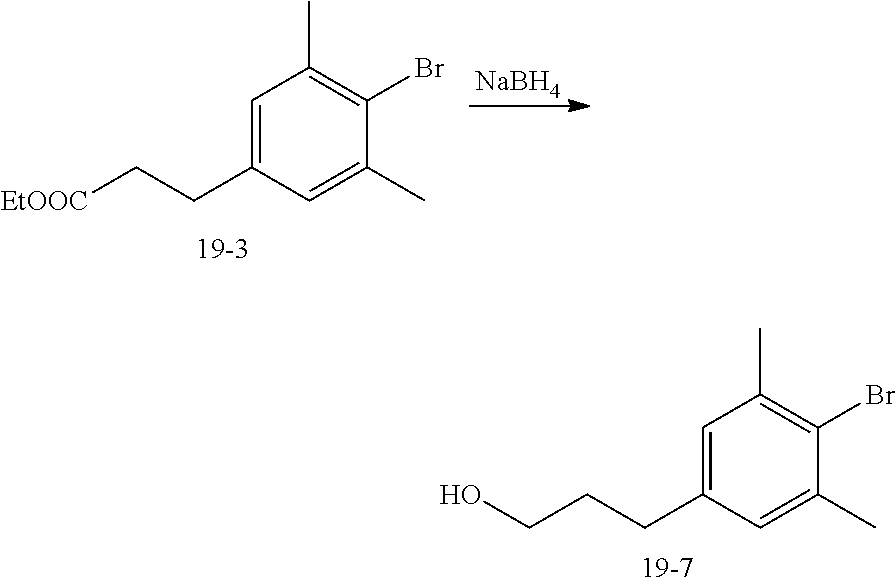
C1=C(CCCO)C=C(C)C(Br)=C1C.C1=C(CC[EtOOC])C=C(C)C(Br)=C1C.[NaBH4]
